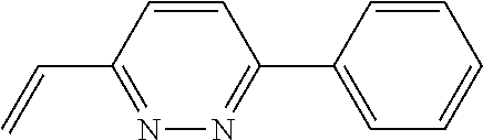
C(C1=NN=C(C2=CC=CC=C2)C=C1)=C
